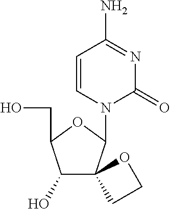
C1=CN(C2OC(CO)C(O)C23CCO3)C(=O)N=C1N
